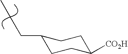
C1(CCC)CCC([CO2H])CC1
